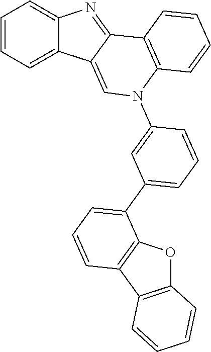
C1=CC=C2C(=C1)N=C1C2=CN(C2=CC(C3=CC=CC4=C3OC3=C4C=CC=C3)=CC=C2)C2=C1C=CC=C2
